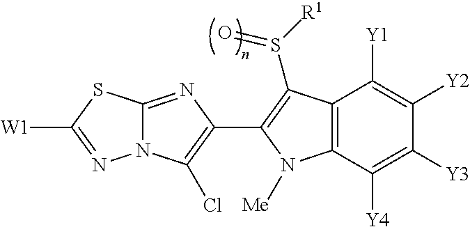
C12=NC(C3=C(S([R1])=O)C4=C(C([Y4])=C([Y3])C([Y2])=C4[Y1])N3[Me])=C(Cl)N1N=C([W1])S2
